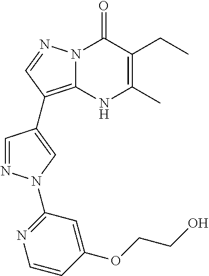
N12C(=C(C3=CN(C4=NC=CC(OCCO)=C4)N=C3)C=N1)NC(C)=C(CC)C2=O
